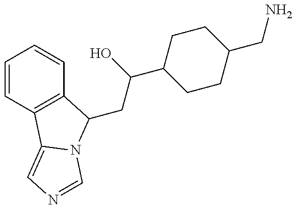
C1=CC2=C(C=C1)C(CC(C1CCC(CN)CC1)O)N1C2=CN=C1
